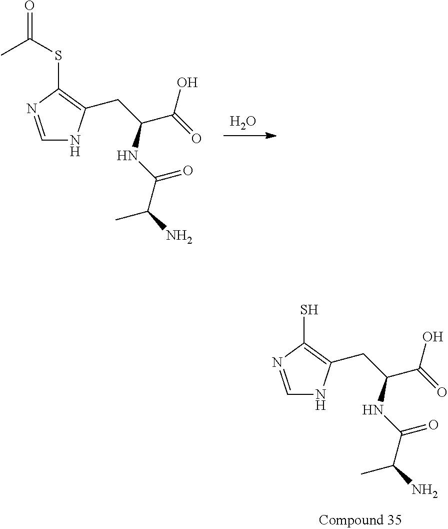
O.C1=NC(SC(=O)C)=C(CC(C(=O)O)NC(C(N)C)=O)N1.C1=NC(S)=C(CC(C(=O)O)NC(C(N)C)=O)N1
